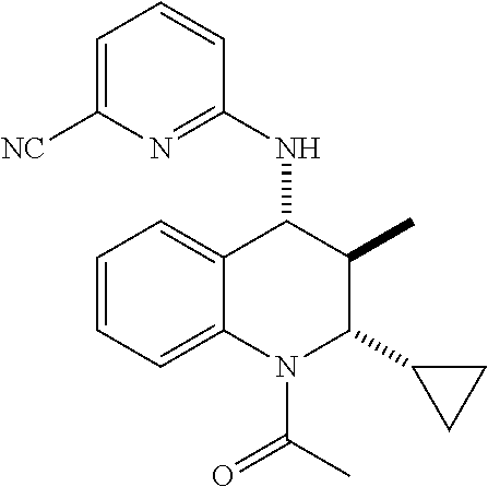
C1=CC=C2C(=C1)C(NC1=NC([NC])=CC=C1)C(C)C(C1CC1)N2C(C)=O
